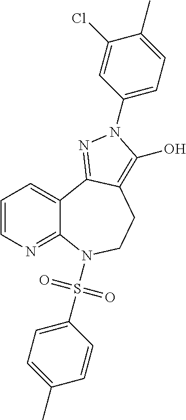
C1=CN=C2C(=C1)C1=NN(C3=CC=C(C)C(Cl)=C3)C(O)=C1CCN2S(C1=CC=C(C)C=C1)(=O)=O
